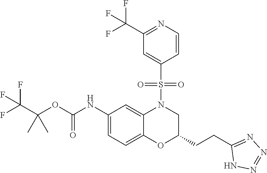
C(OC(NC1=CC=C2C(=C1)N(S(=O)(=O)C1=CC(C(F)(F)F)=NC=C1)CC(CCC1=NN=NN1)O2)=O)(C(F)(F)F)(C)C
